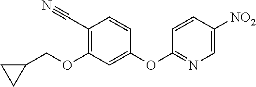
C1(OC2=NC=C([NO2])C=C2)=CC(OCC2CC2)=C(C#N)C=C1
